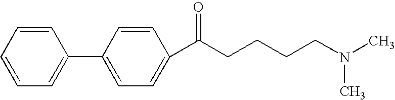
C1=CC=CC=C1C1=CC=C(C(CCCCN(C)C)=O)C=C1
